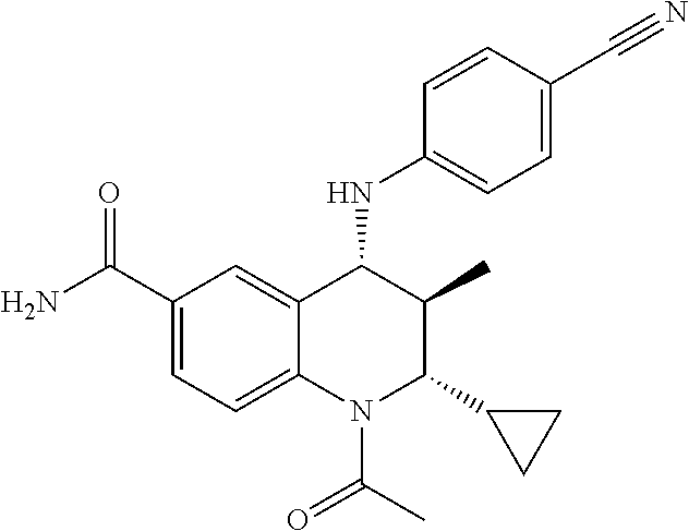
C1(C(N)=O)=CC=C2C(=C1)C(NC1=CC=C(C#N)C=C1)C(C)C(C1CC1)N2C(C)=O
